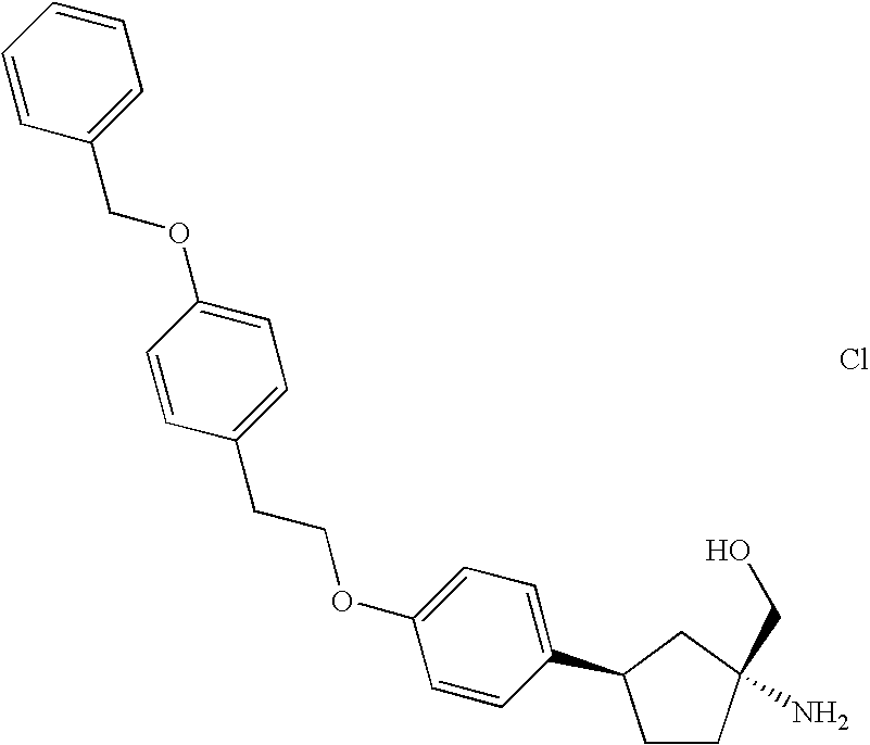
C1CC(CO)(N)CC1C1=CC=C(OCCC2=CC=C(OCC3=CC=CC=C3)C=C2)C=C1.Cl
